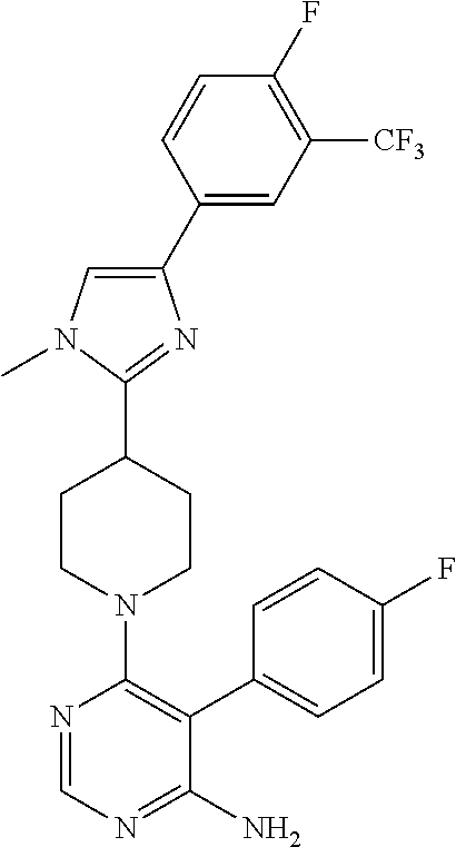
C1(C2=CC([CF3])=C(F)C=C2)=CN(C)C(C2CCN(C3=C(C4=CC=C(F)C=C4)C(N)=NC=N3)CC2)=N1
